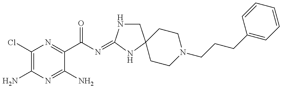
C1(Cl)=C(N)N=C(N)C(C(N=C2NCC3(N2)CCN(CCCC2=CC=CC=C2)CC3)=O)=N1
